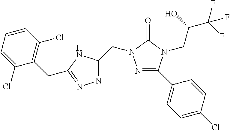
N1=C(C2=CC=C(Cl)C=C2)N(CC(O)C(F)(F)F)C(=O)N1CC1=NN=C(CC2=C(Cl)C=CC=C2Cl)N1
